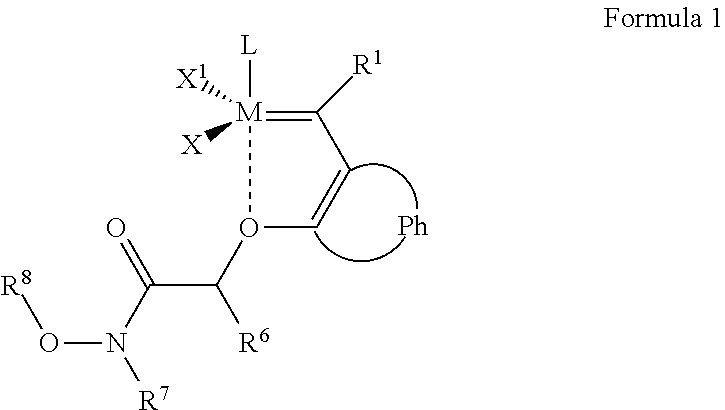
O1(C(C(=O)N(O[R8])[R7])[R6])C=CC([R1])=[M]1([L])([X1])[X]
